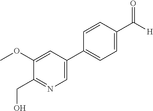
C1(C(=O)[H])=CC=C(C2=CN=C(CO)C(OC)=C2)C=C1
